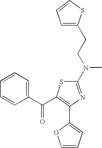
C1=CC=C(C(C2=C(C3=CC=CO3)N=C(N(CCC3=CC=CS3)C)S2)=O)C=C1
